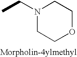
N1(CC)CCOCC1
